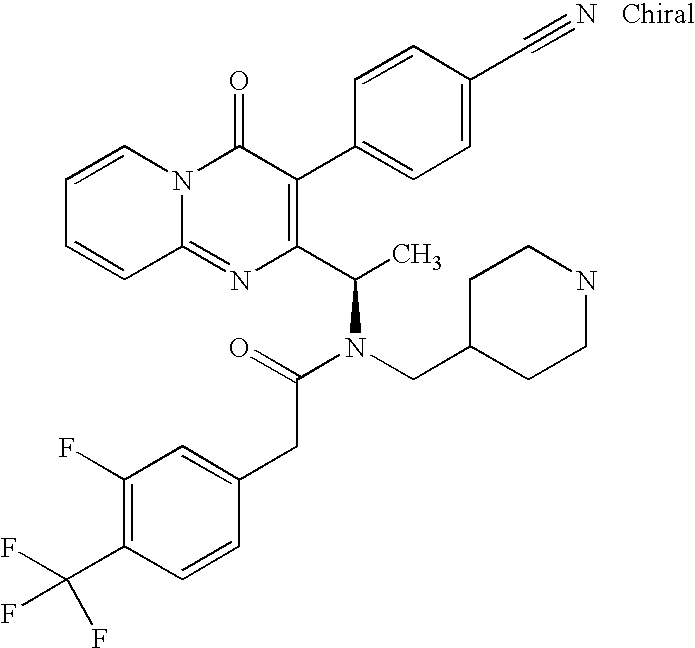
C12=NC(C(C)N(CC3CCNCC3)C(=O)CC3=CC(F)=C(C(F)(F)F)C=C3)=C(C3=CC=C(C#N)C=C3)C(=O)N1C=CC=C2
